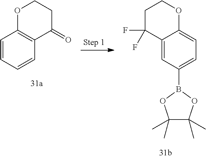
C1=CC=CC2=C1OCCC2=O.C12=CC(B3OC(C)(C)C(C)(C)O3)=CC=C1OCCC2(F)F
